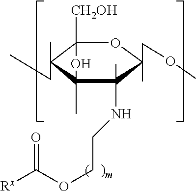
C1(C)(O)C(NCCOC([Rx])=O)(C)C(C)(COC)OC([CH2OH])(C)C1(C)CC
